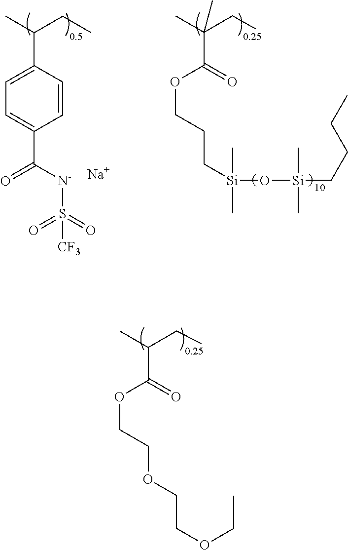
CC(CC)C(=O)OCCOCCOCC.CC(CC)C1=CC=C(C([N-]S(=O)(=O)[CF3])=O)C=C1.CC(CC)(C(=O)OCCC[Si](C)(C)O[Si](C)(C)CCCC)C.[Na]
